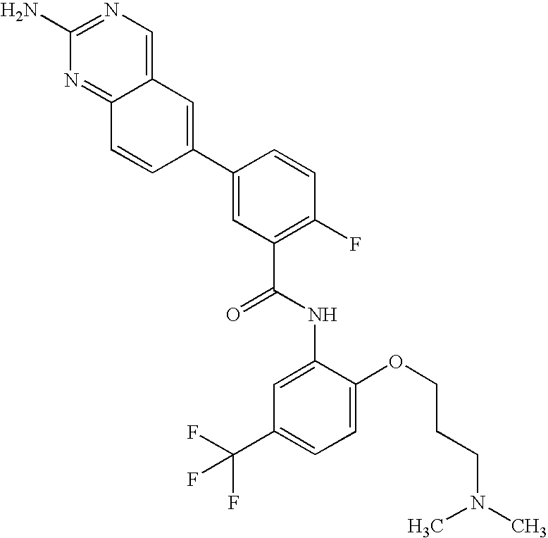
C12=CN=C(N)N=C1C=CC(C1=CC(C(NC3=CC(C(F)(F)F)=CC=C3OCCCN(C)C)=O)=C(F)C=C1)=C2
